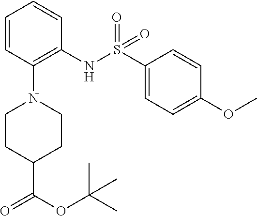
O(C)C1=CC=C(S(=O)(=O)NC2=C(N3CCC(C(=O)OC(C)(C)C)CC3)C=CC=C2)C=C1
